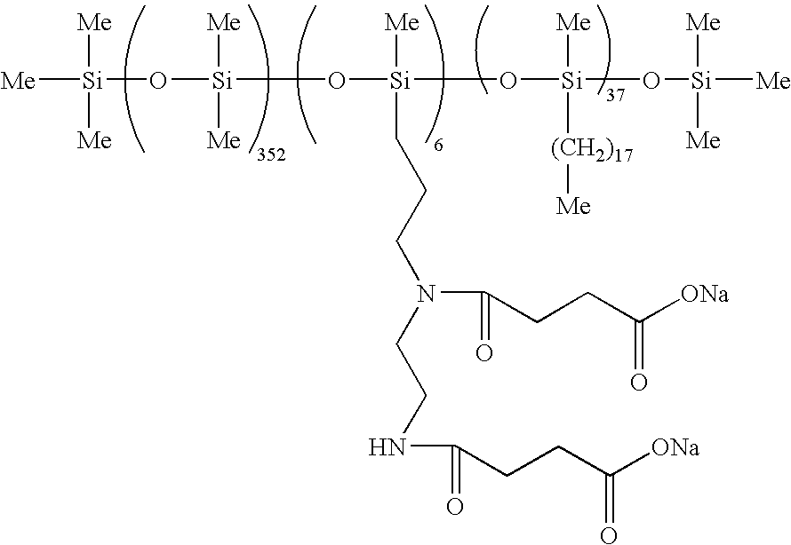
[Si]([Me])([Me])([Me])O[Si]([Me])([Me])O[Si](CCCN(CCNC(=O)CCC([ONa])=O)C(=O)CCC([ONa])=O)([Me])O[Si]([Me])(O[Si]([Me])([Me])[Me])[(CH2)17][Me]
